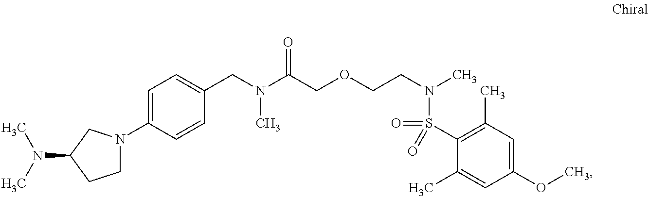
C1(CN(C(COCCN(C)S(=O)(C2=C(C)C=C(OC)C=C2C)=O)=O)C)=CC=C(N2CCC(N(C)C)C2)C=C1
